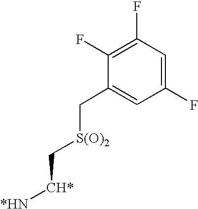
C1(F)=C(F)C=C(F)C=C1C[S(O)2]C[CH*][*HN]
